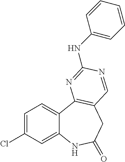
C1=C(Cl)C=C2C(=C1)C1=C(CC(=O)N2)C=NC(NC2=CC=CC=C2)=N1
